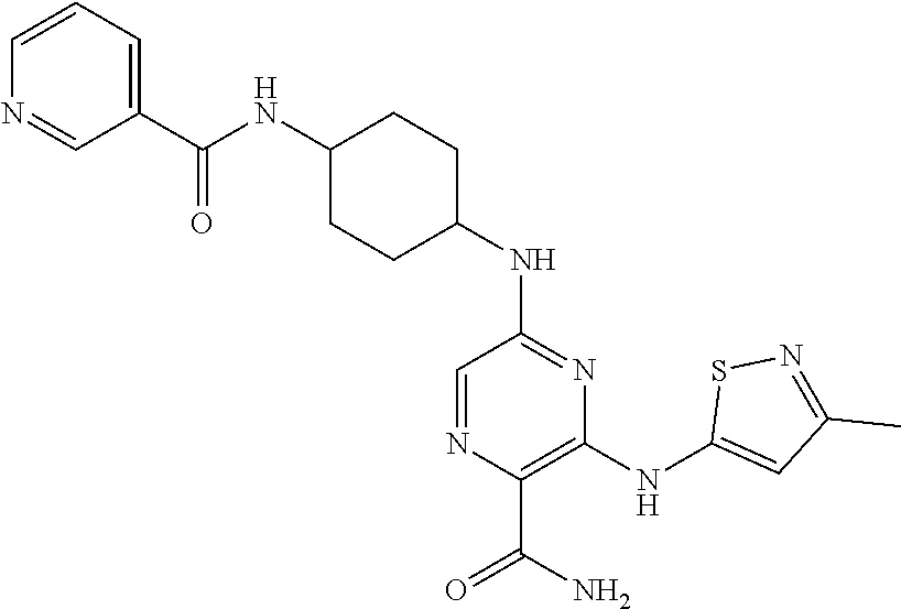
C1=CC=C(C(NC2CCC(NC3=NC(NC4=CC(C)=NS4)=C(C(N)=O)N=C3)CC2)=O)C=N1
